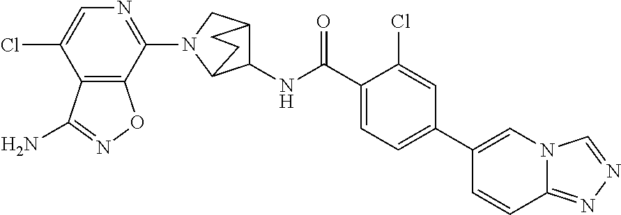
C1(N2C3C(NC(C4=CC=C(C5=CN6C(=NN=C6)C=C5)C=C4Cl)=O)C(C2)CC3)=NC=C(Cl)C2=C1ON=C2N
